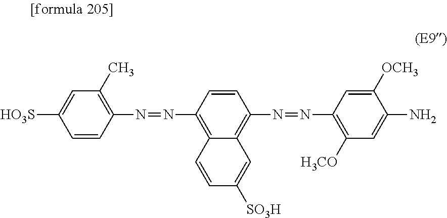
[HO3S]C1=CC(C)=C(N=NC2=C3C(=C(N=NC4=C([H3CO])C=C(N)C([OCH3])=C4)C=C2)C=C([SO3H])C=C3)C=C1
